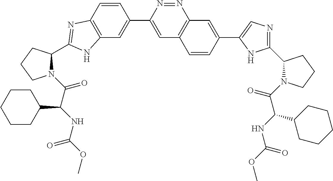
C12=C(C=CC(C3=CC4=C(N=N3)C=C(C3=CN=C(C5N(C(C(NC(OC)=O)C6CCCCC6)=O)CCC5)N3)C=C4)=C1)N=C(C1CCCN1C(C(NC(OC)=O)C1CCCCC1)=O)N2
